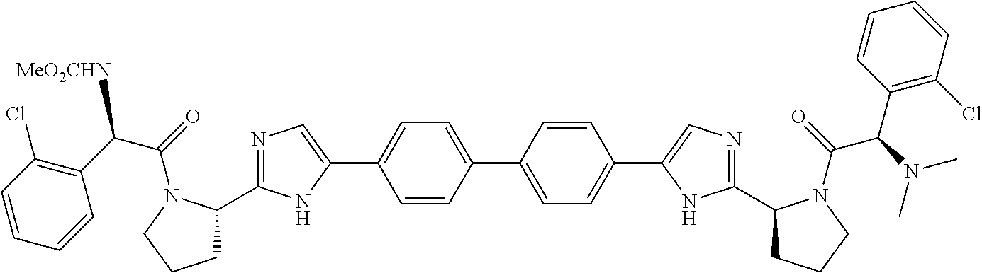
N1=C(C2CCCN2C(=O)C(C2=C(Cl)C=CC=C2)[MeO2CHN])NC(C2=CC=C(C3=CC=C(C4=CN=C(C5CCCN5C(=O)C(N(C)C)C5=C(Cl)C=CC=C5)N4)C=C3)C=C2)=C1
